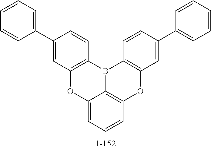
C12=CC=CC3=C1B(C1=C(O3)C=C(C3=CC=CC=C3)C=C1)C1=C(O2)C=C(C2=CC=CC=C2)C=C1
